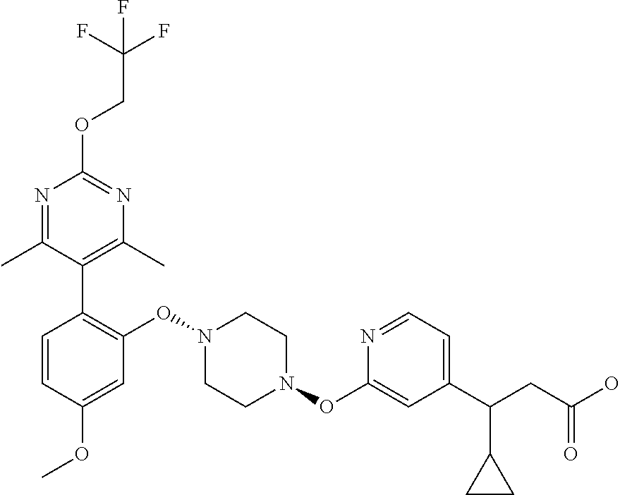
N1=C(C)C(C2=C(ON3CCN(OC4=CC(C(CC(O)=O)C5CC5)=CC=N4)CC3)C=C(OC)C=C2)=C(C)N=C1OCC(F)(F)F
